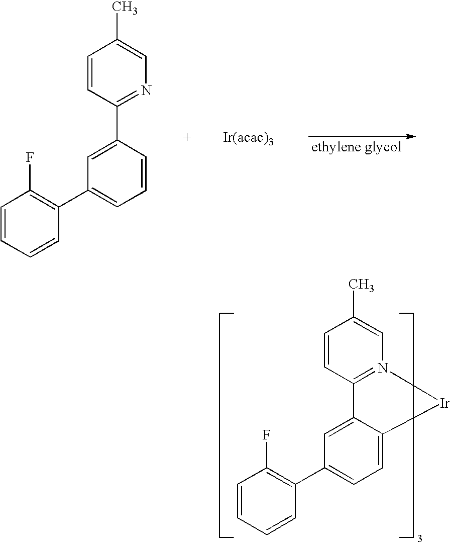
CC1=CN2=C(C=C1)C1=CC(C3=C(F)C=CC=C3)=CC=C1[Ir]2.CC1=CN=C(C2=CC(C3=C(F)C=CC=C3)=CC=C2)C=C1
